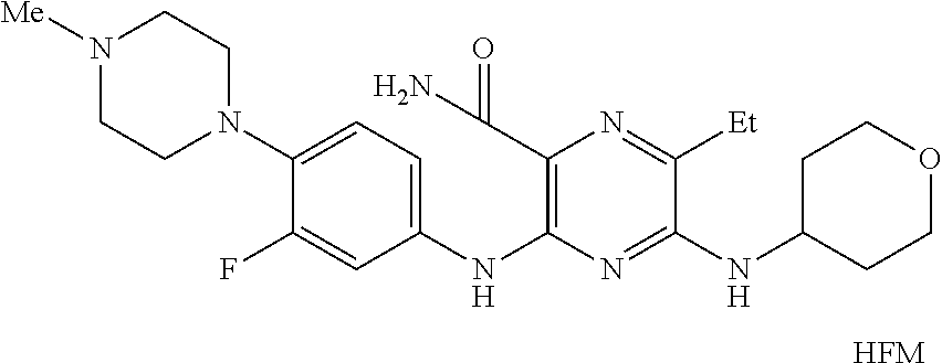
N1([Me])CCN(C2=CC=C(NC3=C(C(N)=O)N=C([Et])C(NC4CCOCC4)=N3)C=C2F)CC1.[HFM]
